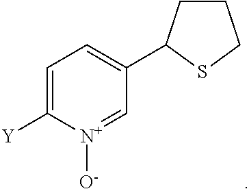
C1=C([Y])[N+]([O-])=CC(C2CCCS2)=C1
